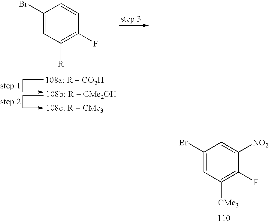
C1(Br)=CC([R])=C(F)C=C1.C1(Br)=CC([CMe3])=C(F)C([NO2])=C1
